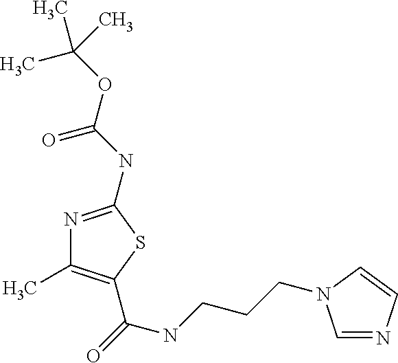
N1=C(NC(OC(C)(C)C)=O)SC(C(=O)NCCCN2C=NC=C2)=C1C
